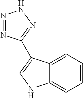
C12=CC=CC=C1C(C1=NNN=N1)=CN2
